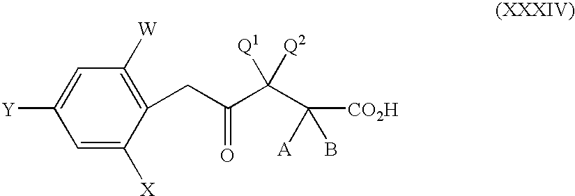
C1=C([X])C(CC(C(C([A])(B)[CO2H])([Q1])[Q2])=O)=C([W])C=C1[Y]
